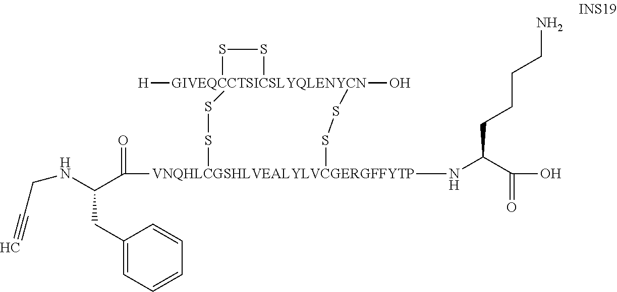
[H][GIVEQCCTSICSLYQLENYCN]12(O)(SS1)SS[VNQHLCGSHLVEALYLVCGERGFFYTP](NC(C(O)=O)CCCCN)(C(=O)C(NCC#C)CC1=CC=CC=C1)SS2
